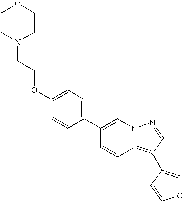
C1CN(CCOC2=CC=C(C3=CN4C(=C(C5=COC=C5)C=N4)C=C3)C=C2)CCO1
